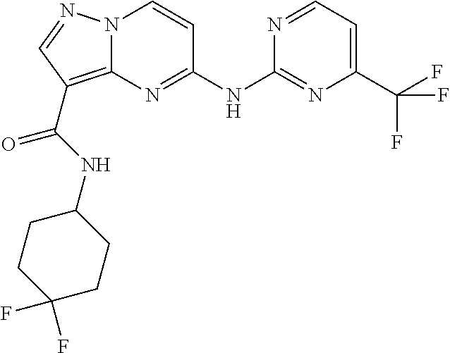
N(C1=NC2=C(C(=O)NC3CCC(F)(F)CC3)C=NN2C=C1)C1=NC(C(F)(F)F)=CC=N1
